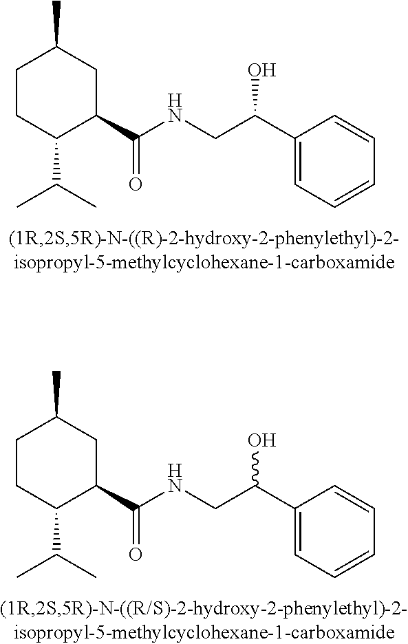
C1CC(C(C)C)C(C(NCC(C2=CC=CC=C2)O)=O)CC1C.C1CC(C(C)C)C(C(NCC(C2=CC=CC=C2)O)=O)CC1C
